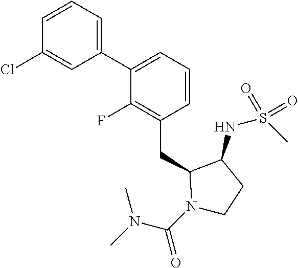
C1(C2=CC=CC(CC3N(C(N(C)C)=O)CCC3NS(C)(=O)=O)=C2F)=CC=CC(Cl)=C1
